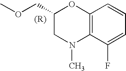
COCC1CN(C)C2=C(O1)C=CC=C2F
